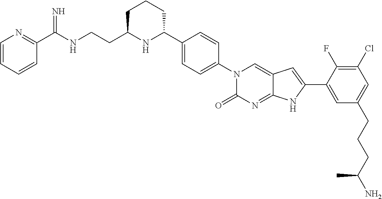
C1(C2=CC=C(N3C(=O)N=C4C(=C3)C=C(C3=CC(CCCC(N)C)=CC(Cl)=C3F)N4)C=C2)NC(CCNC(C2=NC=CC=C2)=N)CCC1
